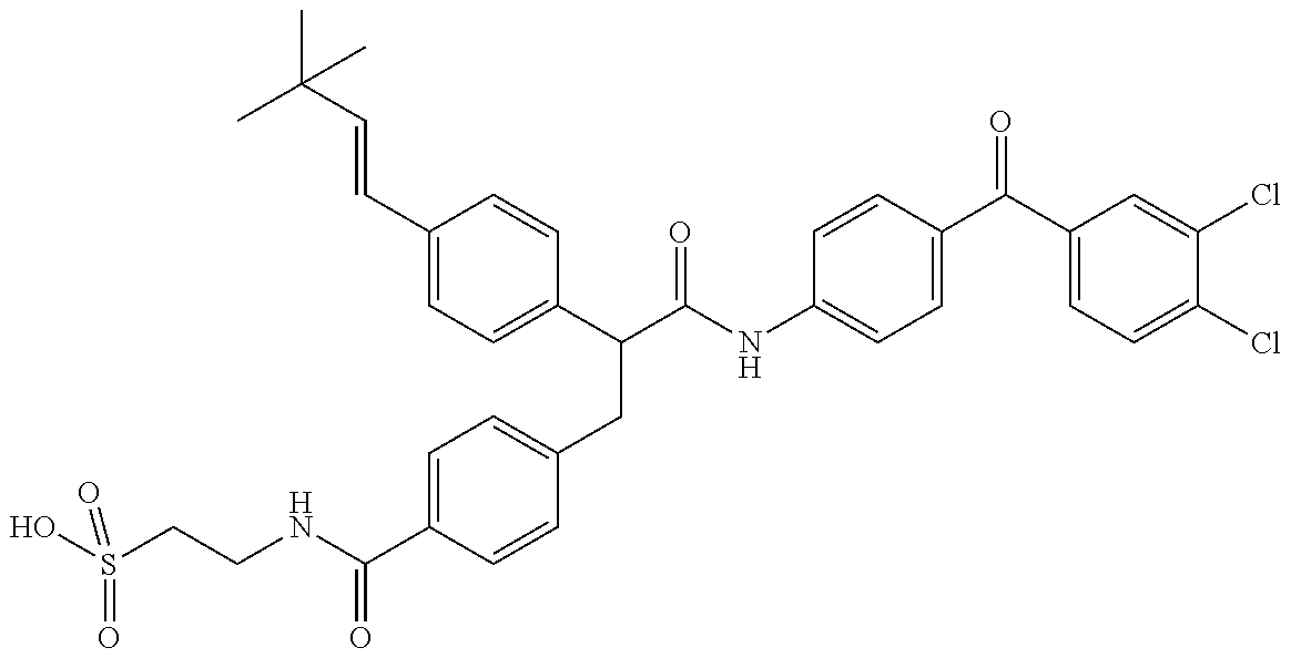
OS(CCNC(C1=CC=C(CC(C(NC2=CC=C(C(C3=CC=C(Cl)C(Cl)=C3)=O)C=C2)=O)C2=CC=C(C=CC(C)(C)C)C=C2)C=C1)=O)(=O)=O
